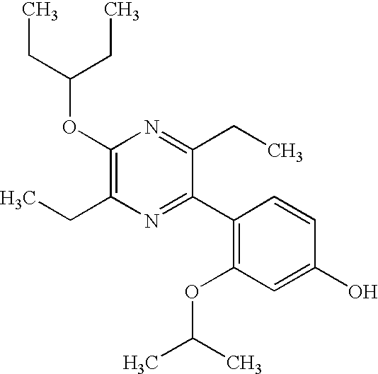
C1(OC(CC)CC)=C(CC)N=C(C2=C(OC(C)C)C=C(O)C=C2)C(CC)=N1
